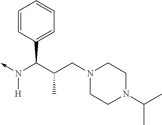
C(N(->C)[H])(C1=CC=CC=C1)C(CN1CCN(C(C)C)CC1)C
